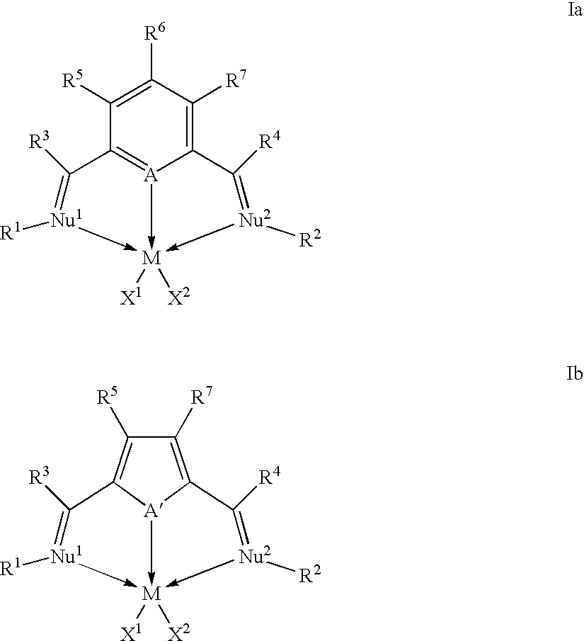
C12=C([R7])C([R6])=C([R5])C3=[A]1->[M]([X2])([X1])(-[Nu1]([R1])=C3[R3])-[Nu2]([R2])=C2[R4].[R7]C1=C2C([R4])=[Nu2]([R2])->[M]3([X2])([X1])-[Nu1]([R1])=C([R3])C(=C1[R5])[A]->32
